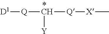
[D1][Q]C([Q][X]C)[Y]
